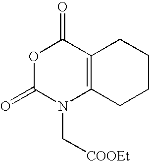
O1C(=O)N(C[COOEt])C2=C(C1=O)CCCC2
